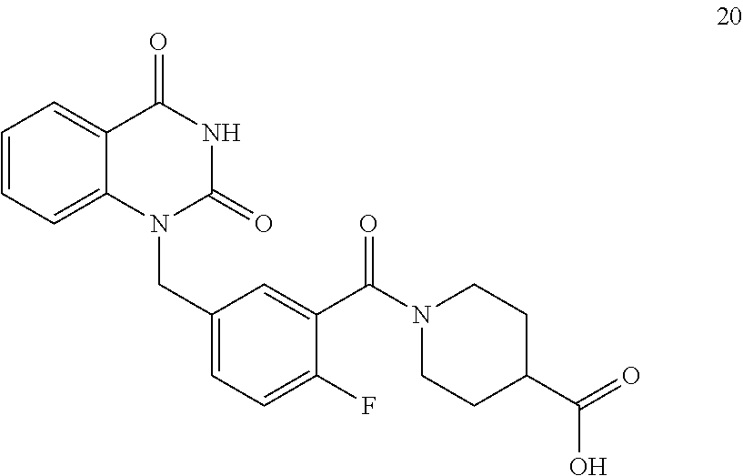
C1=CC=C2C(=C1)C(=O)NC(=O)N2CC1=CC=C(F)C(C(N2CCC(C(=O)O)CC2)=O)=C1
